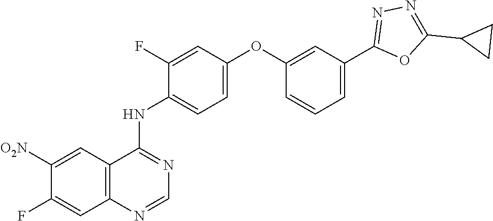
[O2N]C1=CC2=C(C=C1F)N=CN=C2NC1=CC=C(OC2=CC(C3=NN=C(C4CC4)O3)=CC=C2)C=C1F
